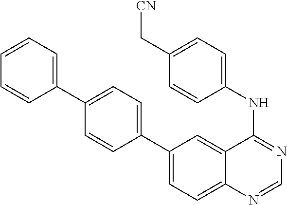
C1(NC2=NC=NC3=CC=C(C4=CC=C(C5=CC=CC=C5)C=C4)C=C32)=CC=C(C[CN])C=C1
